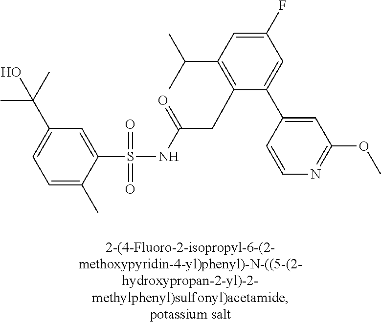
S(=O)(=O)(NC(CC1=C(C(C)C)C=C(F)C=C1C1=CC(OC)=NC=C1)=O)C1=CC(C(C)(C)O)=CC=C1C
